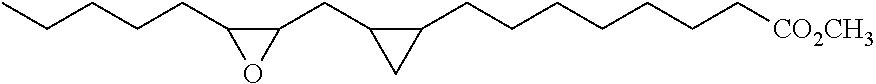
CCCCCC1OC1CC1CC1CCCCCCC[CO2CH3]
